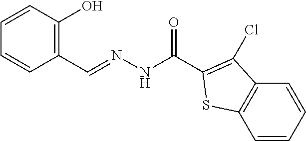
C1=CC(O)=C(C=NNC(=O)C2=C(Cl)C3=C(C=CC=C3)S2)C=C1
